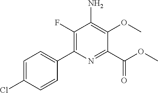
C1=C(Cl)C=CC(C2=C(F)C(N)=C(OC)C(C(OC)=O)=N2)=C1
